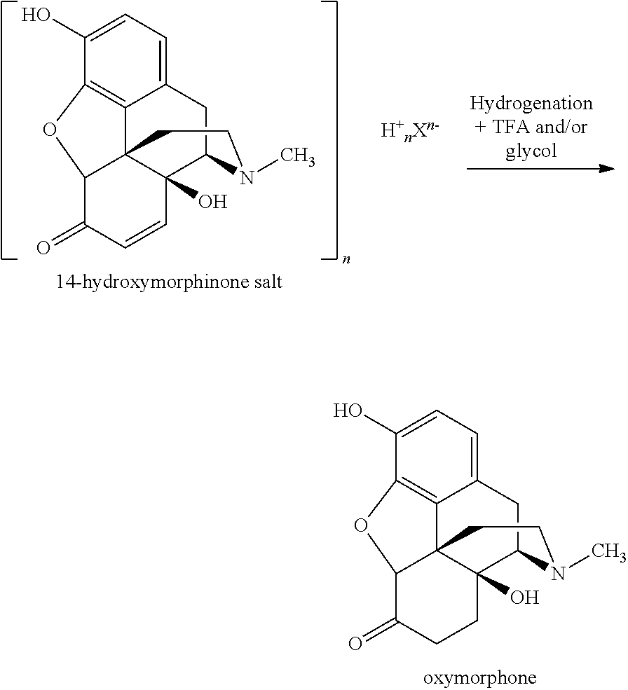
C12=C3C(O)=CC=C1CC1C4(O)C2(C(C(=O)CC4)O3)CCN1C.C12=C3C(O)=CC=C1CC1C4(O)C2(C(C(=O)C=C4)O3)CCN1C.[H+nXn-]
